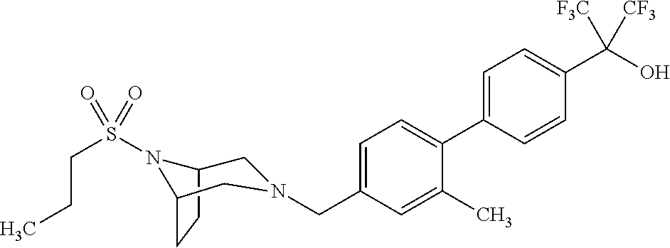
C1=C(C2=CC=C(CN3CC4CCC(N4S(CCC)(=O)=O)C3)C=C2C)C=CC(C(O)([F3C])[CF3])=C1
